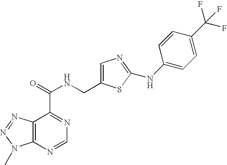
C12=C(N=NN1C)C(C(=O)NCC1=CN=C(NC3=CC=C(C(F)(F)F)C=C3)S1)=NC=N2
